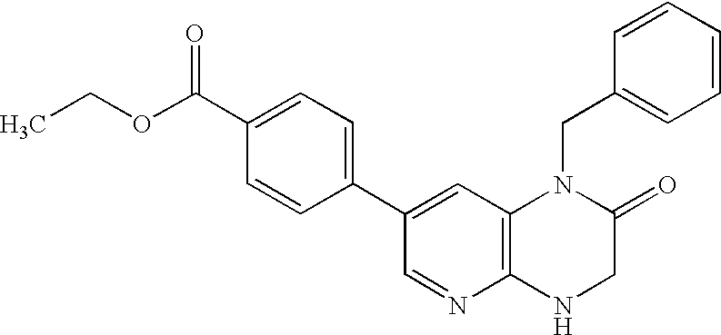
C1(C2=CC3=C(N=C2)NCC(=O)N3CC2=CC=CC=C2)=CC=C(C(OCC)=O)C=C1
